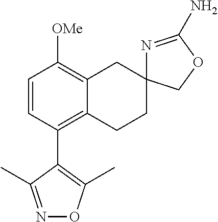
C12=C(C3=C(C)ON=C3C)C=CC([OMe])=C1CC1(CC2)N=C(N)OC1
